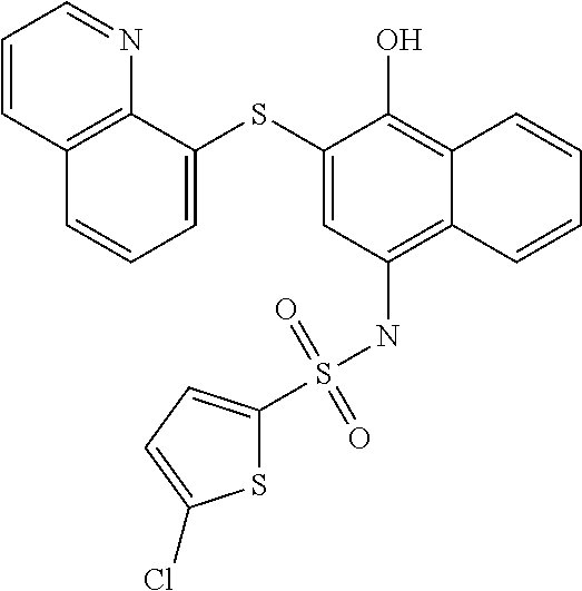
C1=C(SC2=CC(NS(C3=CC=C(Cl)S3)(=O)=O)=C3C(=C2O)C=CC=C3)C2=C(C=C1)C=CC=N2
